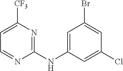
C1=C([CF3])N=C(NC2=CC(Br)=CC(Cl)=C2)N=C1
